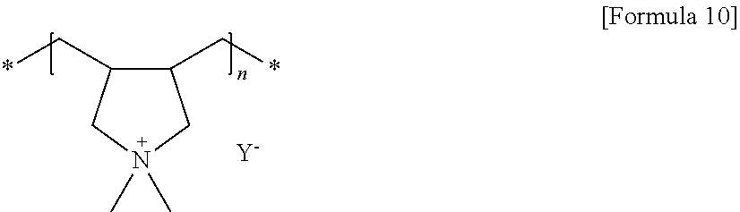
*CC1C(C*)CN(C)(C)C1.[Y]
